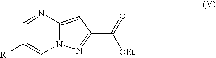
C1=NC2=CC(C(=O)[OEt])=NN2C=C1[R1]
